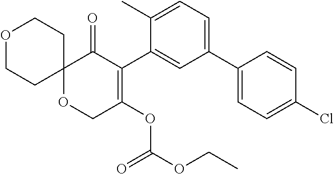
C12(OCC(OC(OCC)=O)=C(C3=CC(C4=CC=C(Cl)C=C4)=CC=C3C)C1=O)CCOCC2
